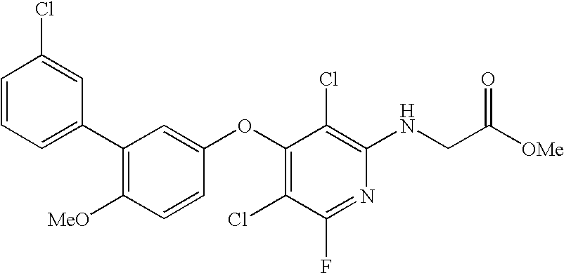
C1(C2=C([MeO])C=CC(OC3=C(Cl)C(F)=NC(NCC([OMe])=O)=C3Cl)=C2)=CC=CC(Cl)=C1
